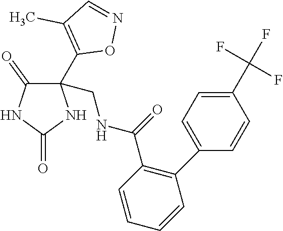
C1(CNC(C2=C(C3=CC=C(C(F)(F)F)C=C3)C=CC=C2)=O)(C2=C(C)C=NO2)C(=O)NC(=O)N1
